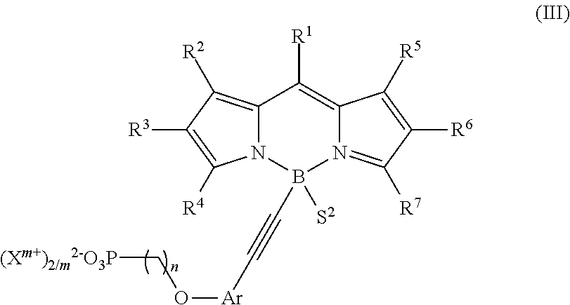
C12=C([R2])C([R3])=C([R4])N1B(C#C[Ar]OC[(Xm+)2/m2-O3P])([S2])N1=C([R7])C([R6])=C([R5])C1=C2[R1]
